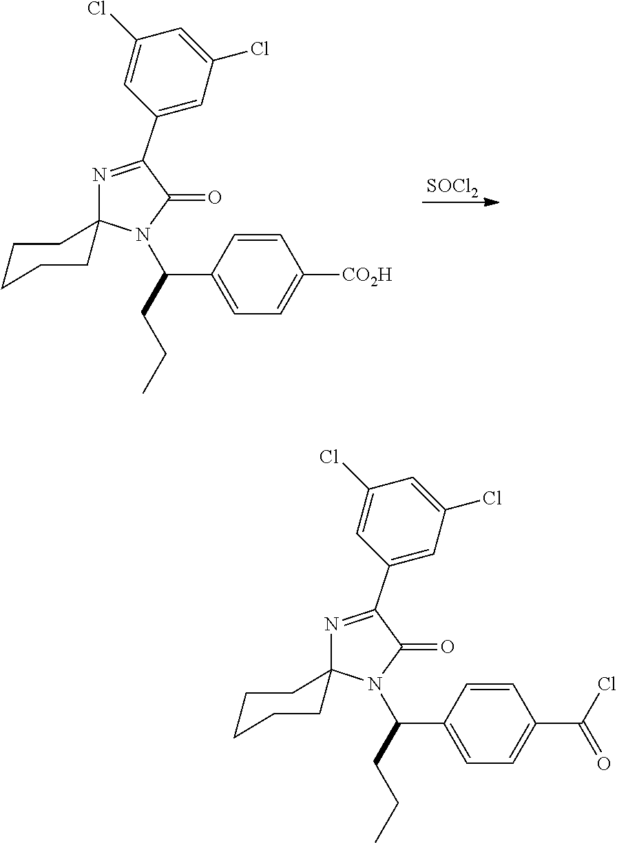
C1(C2=NC3(N(C(C4=CC=C(C(Cl)=O)C=C4)CCC)C2=O)CCCCC3)=CC(Cl)=CC(Cl)=C1.C1(C2=NC3(N(C(C4=CC=C([CO2H])C=C4)CCC)C2=O)CCCCC3)=CC(Cl)=CC(Cl)=C1.[SOCl2]
